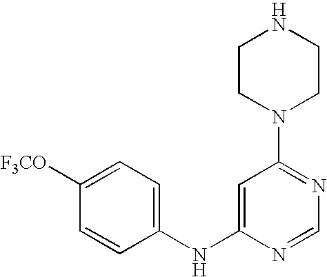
C1(NC2=CC(N3CCNCC3)=NC=N2)=CC=C([F3CO])C=C1
